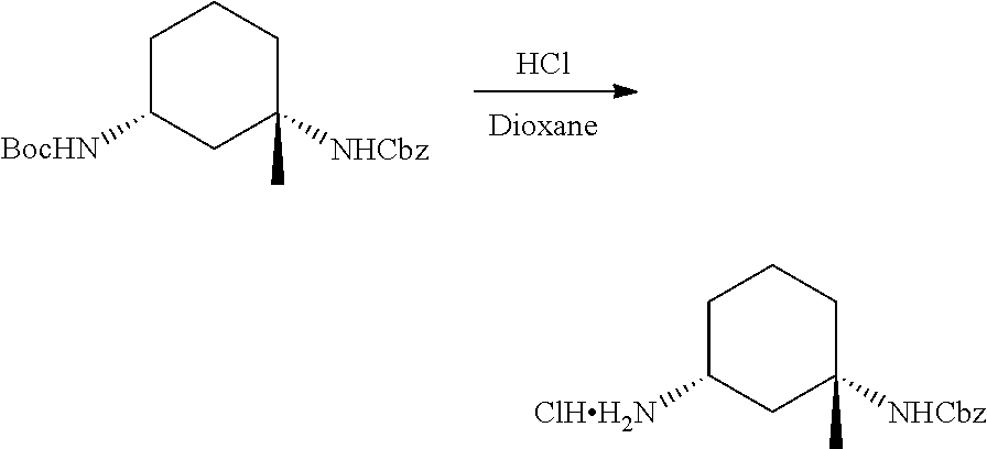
Cl.C1C([BocHN])CC([NHCbz])(C)CC1.C1C([ClHH2N])CC([NHCbz])(C)CC1
